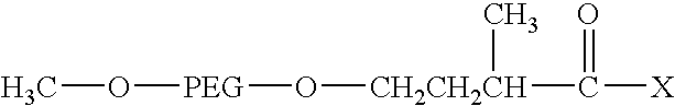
CO[PEG]O[CH2CH2CH](C)C([X])=O
